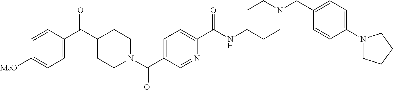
C1=C(C(C2CCN(C(C3=CC=C(C(NC4CCN(CC5=CC=C(N6CCCC6)C=C5)CC4)=O)N=C3)=O)CC2)=O)C=CC([MeO])=C1
